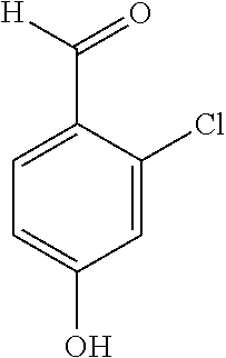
C1=C(Cl)C(C([H])=O)=CC=C1O
